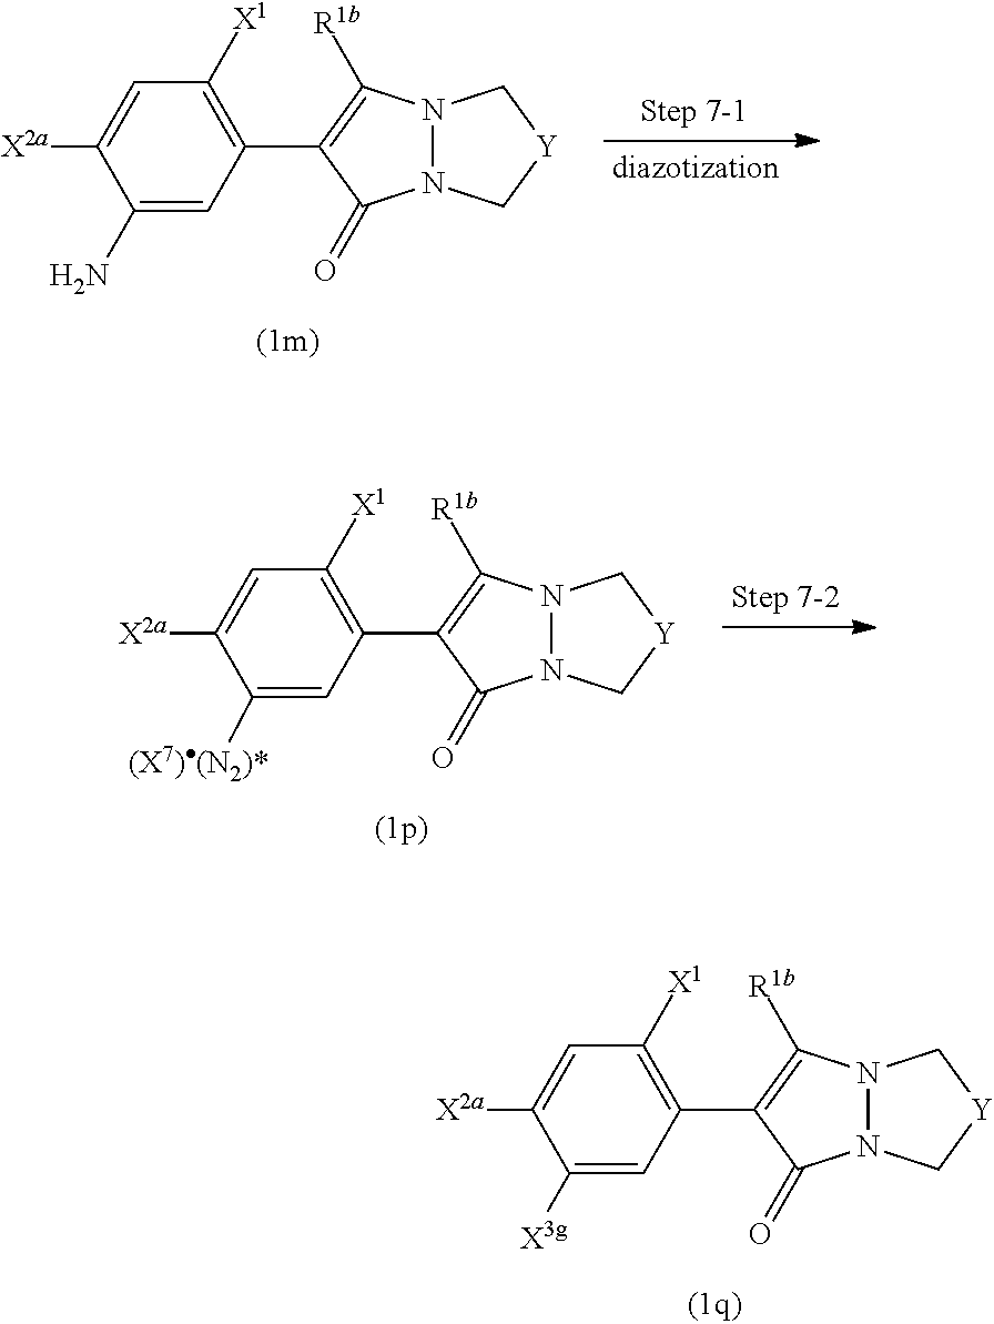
C1(N)=CC(C2=C([R1b])N3N(C2=O)C[Y]C3)=C([X1])C=C1[X2a].C1([(X7)(N2)*])=CC(C2=C([R1b])N3N(C2=O)C[Y]C3)=C([X1])C=C1[X2a].C1([X3g])=CC(C2=C([R1b])N3N(C2=O)C[Y]C3)=C([X1])C=C1[X2a]
